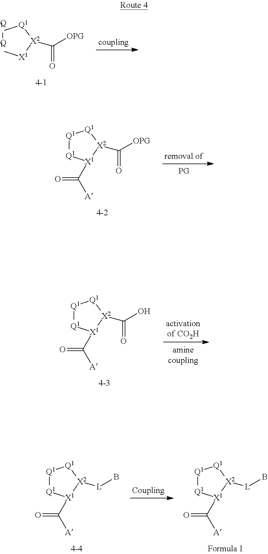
[Q1]1[Q1][X1][X2](C([OPG])=O)[Q1]1.[Q1]1[Q1][X1](C([A])=O)[X2](C([OPG])=O)[Q1]1.[Q1]1[Q1][X1](C([A])=O)[X2]([L]B)[Q1]1.[Q1]1[Q1][X1](C([A])=O)[X2]([L]B)[Q1]1.[Q1]1[Q1][X1](C([A])=O)[X2](C(O)=O)[Q1]1
